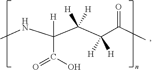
CNC(C(C(C(C)=O)([H])[H])([H])[H])([H])C(=O)O
